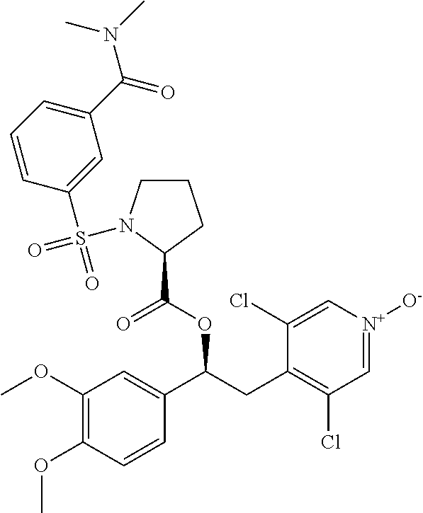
C1(OC)=C(OC)C=CC(C(CC2=C(Cl)C=[N+]([O-])C=C2Cl)OC(C2CCCN2S(=O)(C2=CC(C(=O)N(C)C)=CC=C2)=O)=O)=C1
